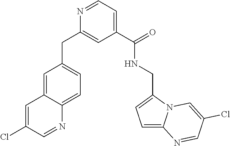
C1=NC(CC2=CC=C3C(=C2)C=C(Cl)C=N3)=CC(C(=O)NCC2=CC=C3N2C=C(Cl)C=N3)=C1
